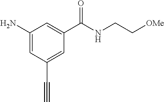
NC1=CC(C#C)=CC(C(NCC[OMe])=O)=C1
